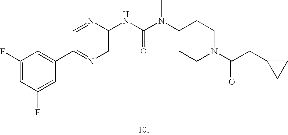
[10J].C1(C2=CC(F)=CC(F)=C2)=NC=C(NC(N(C2CCN(C(=O)CC3CC3)CC2)C)=O)N=C1
